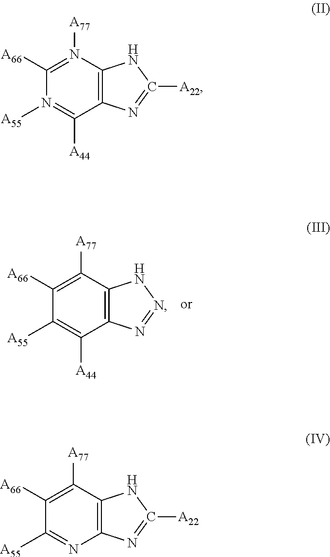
C12=C(C([A77])=C([A66])C([A55])=C1[A44])NN=N2.C12=C(N([A77])=C([A66])N([A55])=C1[A44])NC([A22])=N2.C12=C(C([A77])=C([A66])C([A55])=N1)NC([A22])=N2
